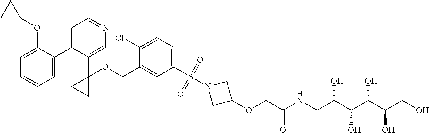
C1=C(C2=CC=NC=C2C2(OCC3=CC(S(N4CC(OCC(NCC(C(C(C(CO)O)O)O)O)=O)C4)(=O)=O)=CC=C3Cl)CC2)C(OC2CC2)=CC=C1
